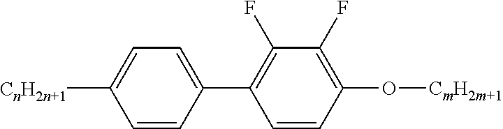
C1=CC(O[CmH2m+1])=C(F)C(F)=C1C1=CC=C([CnH2n+1])C=C1
